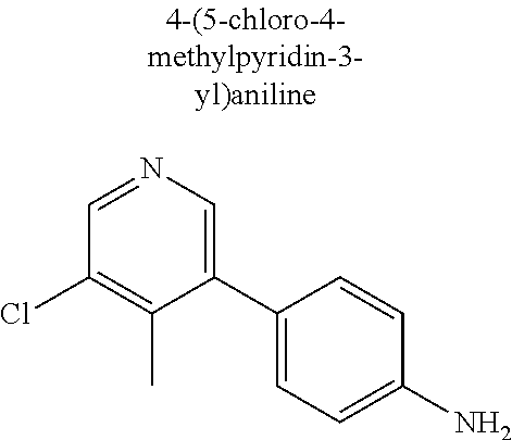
C1=NC=C(C2=CC=C(N)C=C2)C(C)=C1Cl
